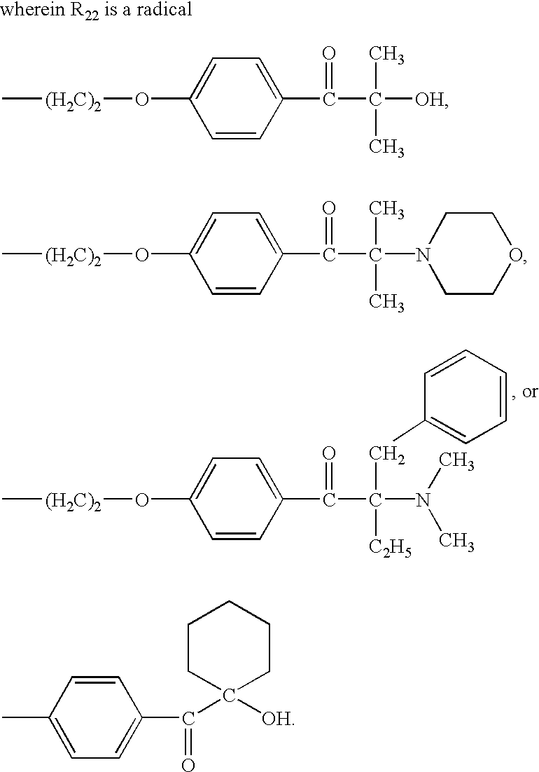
C1(C(C([OH])(C)C)=O)=CC=C(O[(H2C)2]C)C=C1.C1(C(C(N2CCOCC2)(C)C)=O)=CC=C(O[(H2C)2]C)C=C1.CC1=CC=C(C(C2([OH])CCCCC2)=O)C=C1.C1(C(C(N(C)C)(CC2=CC=CC=C2)[C2H5])=O)=CC=C(O[(H2C)2]C)C=C1
